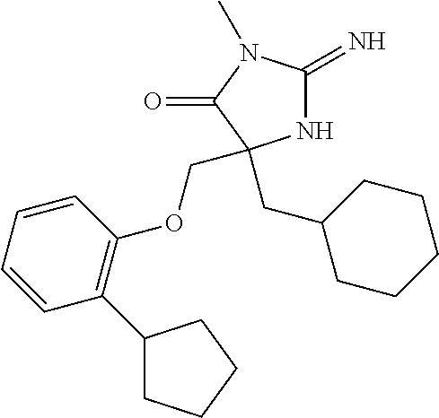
N1C(=N)N(C)C(=O)C1(CC1CCCCC1)COC1=C(C2CCCC2)C=CC=C1
